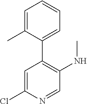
C1=C(Cl)N=CC(NC)=C1C1=CC=CC=C1C
